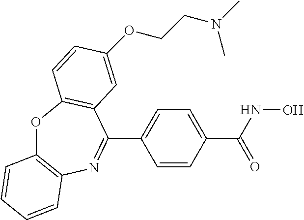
O1C2=C(N=C(C3=CC=C(C(NO)=O)C=C3)C3=C1C=CC(OCCN(C)C)=C3)C=CC=C2
